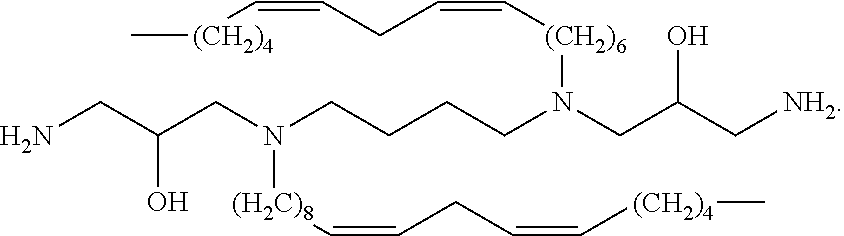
NCC(CN(CCCCN(CC(C[NH2])O)[(CH2)6]C=CCC=C[(CH2)4]C)[(H2C)8]C=CCC=C[(CH2)4]C)O
